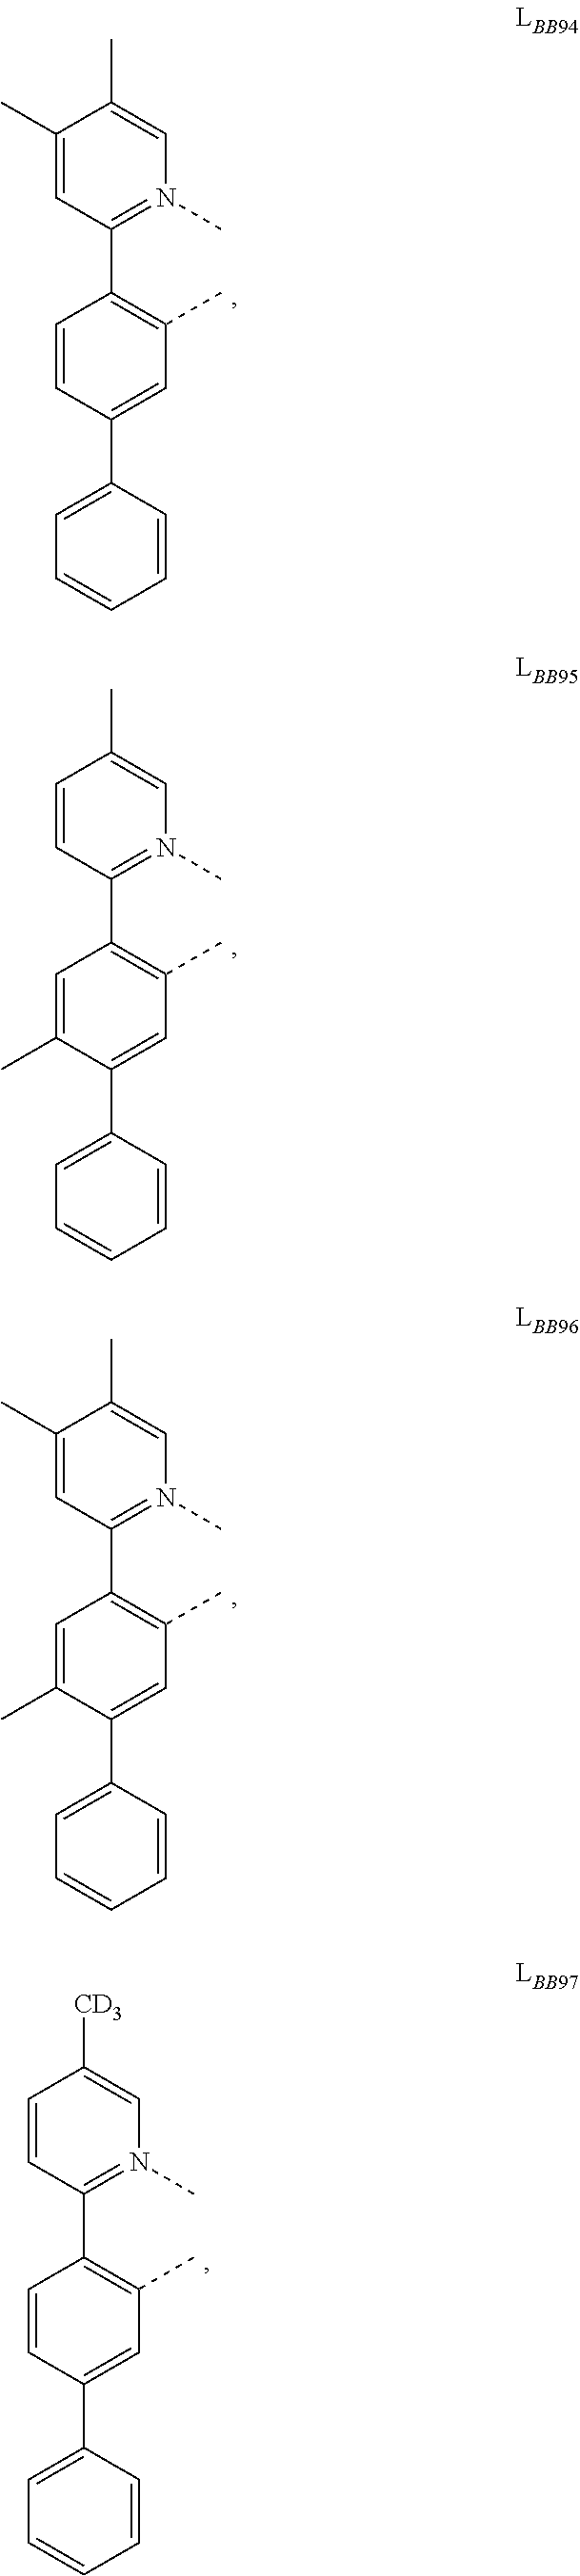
C1(C)=CC(C2=C(C)C=C(C3=CC=CC=C3)C=C2)=N(C)C=C1C.C1=CC(C2=C(C)C=C(C3=CC=CC=C3)C(C)=C2)=N(C)C=C1C.C1(C)=CC(C2=C(C)C=C(C3=CC=CC=C3)C(C)=C2)=N(C)C=C1C.C1=CC(C2=C(C)C=C(C3=CC=CC=C3)C=C2)=N(C)C=C1[CD3]
